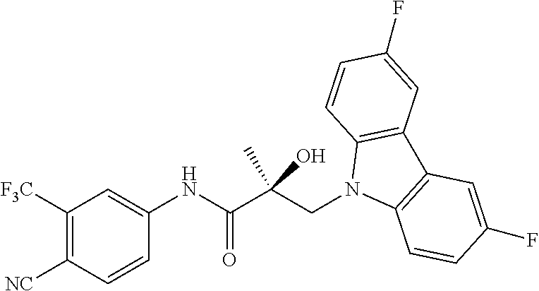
C1([F3C])=C([NC])C=CC(NC(C(CN2C3=C(C4=C2C=CC(F)=C4)C=C(F)C=C3)(C)O)=O)=C1
